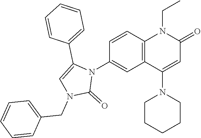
N1(C2=CC3=C(C=C2)N(CC)C(=O)C=C3N2CCCCC2)C(C2=CC=CC=C2)=CN(CC2=CC=CC=C2)C1=O
